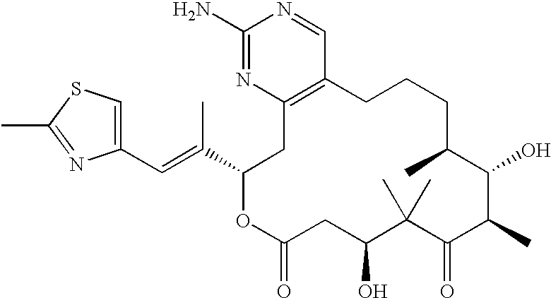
C1(C=C(C2OC(=O)CC(O)C(C)(C)C(=O)C(C)C(O)C(C)CCCC3=C(C2)N=C(N)N=C3)C)=CSC(C)=N1
